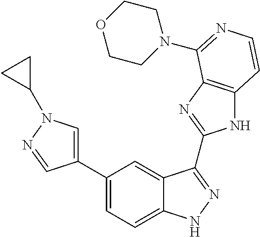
C1(C2=CC=C3C(=C2)C(C2=NC4=C(N2)C=CN=C4N2CCOCC2)=NN3)=CN(C2CC2)N=C1
